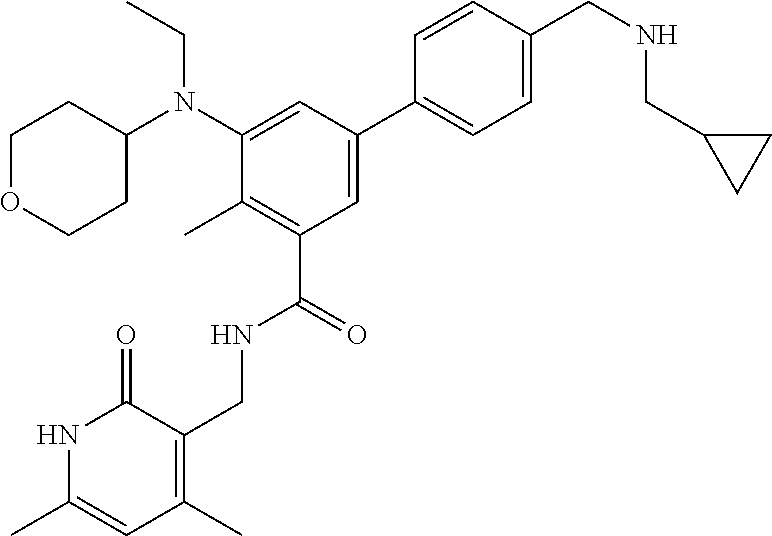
CCN(C1CCOCC1)C1=CC(C2=CC=C(CNCC3CC3)C=C2)=CC(C(NCC2=C(C)C=C(C)NC2=O)=O)=C1C
